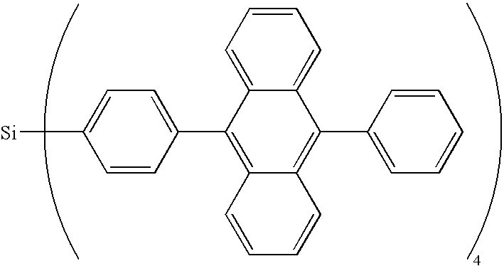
C12=CC=CC=C1C(C1=CC=CC=C1)=C1C(=C2C2=CC=C([Si])C=C2)C=CC=C1
